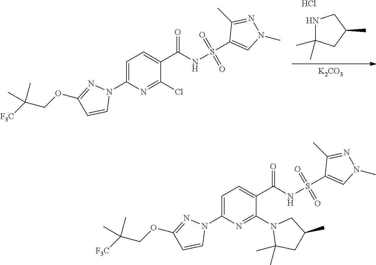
N1C(C)(C)CC(C)C1.Cl.[K2CO3].C1(N2N=C(OCC([F3C])(C)C)C=C2)=CC=C(C(NS(C2=CN(C)N=C2C)(=O)=O)=O)C(Cl)=N1.N1(C2=NC(N3N=C(OCC([F3C])(C)C)C=C3)=CC=C2C(NS(C2=CN(C)N=C2C)(=O)=O)=O)C(C)(C)CC(C)C1
